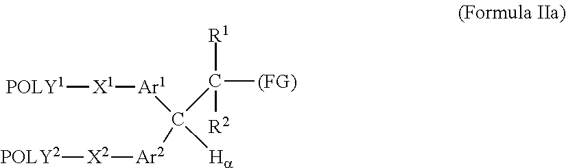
[POLY1][X1][Ar1]C([Ha])([Ar2][X2][POLY2])C([(FG)])([R1])[R2]
